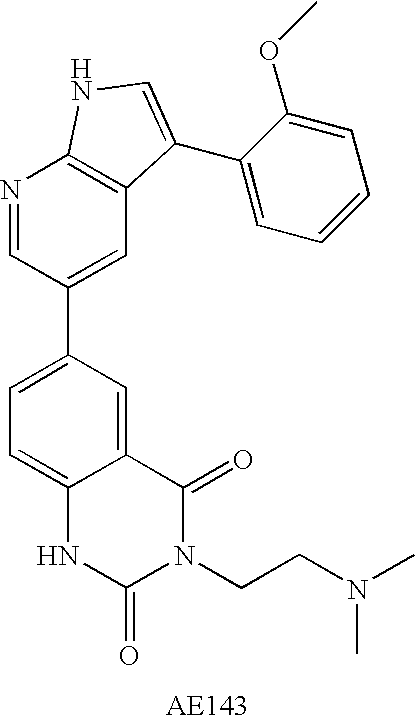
C12=CC(C3=CC4=C(N=C3)NC=C4C3=CC=CC=C3OC)=CC=C1NC(=O)N(CCN(C)C)C2=O
